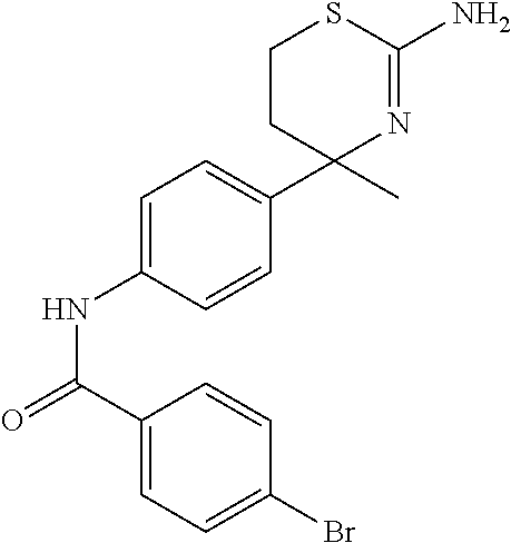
C1=CC(NC(=O)C2=CC=C(Br)C=C2)=CC=C1C1(C)N=C(N)SCC1
